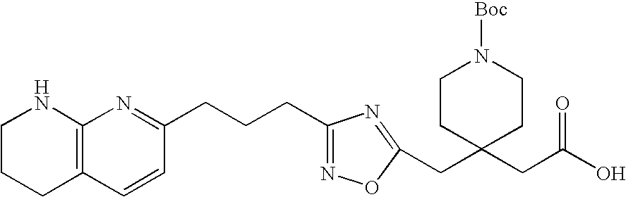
C1CCC2=C(N1)N=C(CCCC1=NOC(CC3(CC(O)=O)CCN([Boc])CC3)=N1)C=C2
